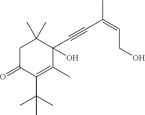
C1C(=O)C(C(C)(C)C)=C(C)C(C#CC(=CCO)C)(O)C1(C)C
